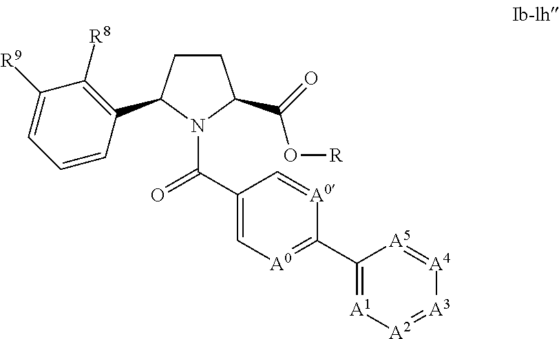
C1=CC(C2CCC(C(O[R])=O)N2C(=O)C2=C[A0]=C(C3=[A1][A2]=[A3][A4]=[A5]3)[A0]=C2)=C([R8])C([R9])=C1
